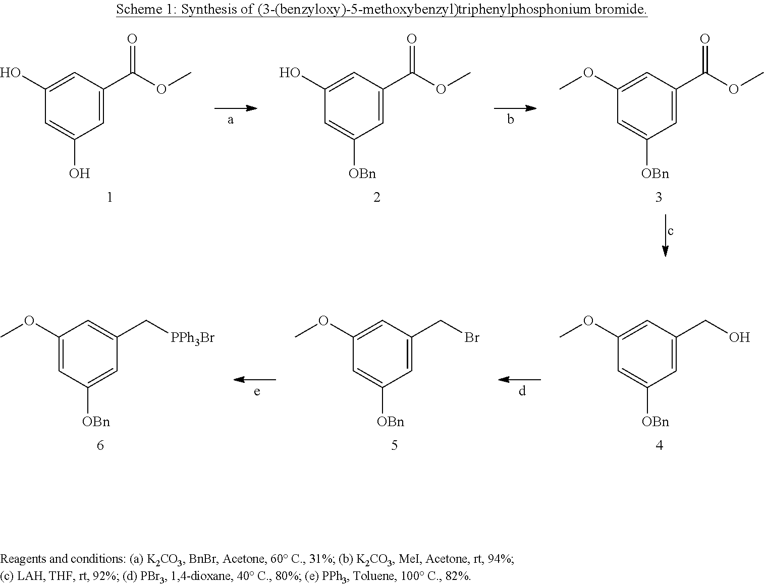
C1=C(C(OC)=O)C=C(OC)C=C1[OBn].C1=C(C(OC)=O)C=C(O)C=C1O.C1=C(C(OC)=O)C=C(O)C=C1[OBn].C1=C(CO)C=C(OC)C=C1[OBn].C1=C(CBr)C=C(OC)C=C1[OBn].C1=C([OBn])C=C(OC)C=C1C[PPh3Br]
